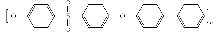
C1(S(C2=CC=C(OC3=CC=C(C4=CC=C(C)C=C4)C=C3)C=C2)(=O)=O)=CC=C(OC)C=C1
